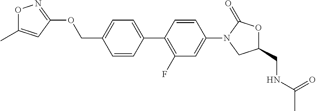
C(C1=CC=C(C2=C(F)C=C(N3CC(CNC(C)=O)OC3=O)C=C2)C=C1)OC1=NOC(C)=C1
